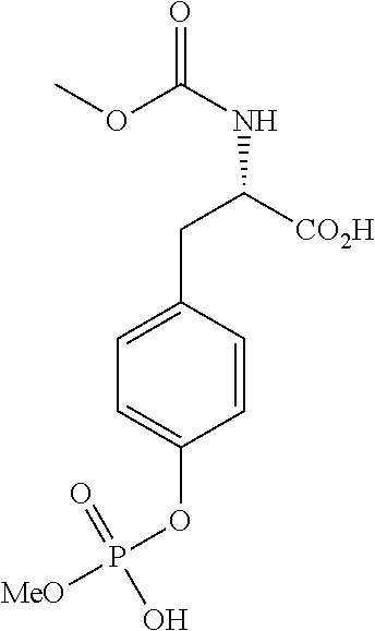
COC(NC([CO2H])CC1=CC=C(OP(=O)(O)[MeO])C=C1)=O
